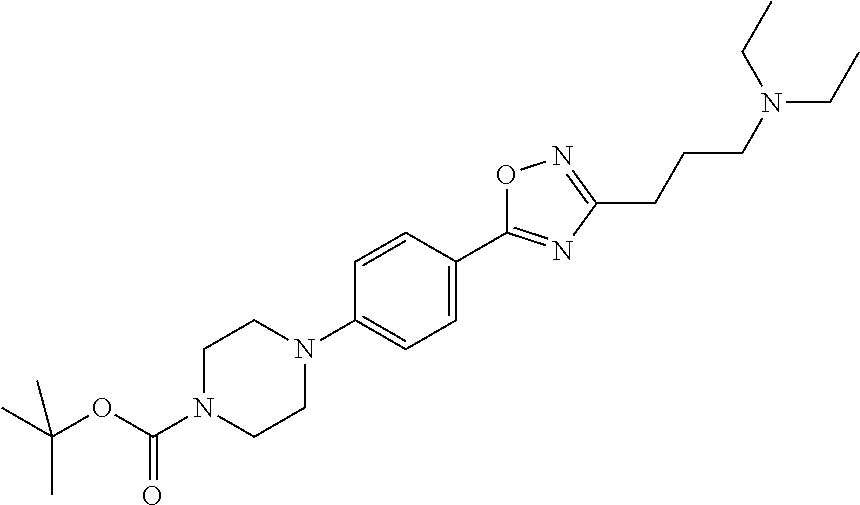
C1N(C(OC(C)(C)C)=O)CCN(C2=CC=C(C3=NC(CCCN(CC)CC)=NO3)C=C2)C1
